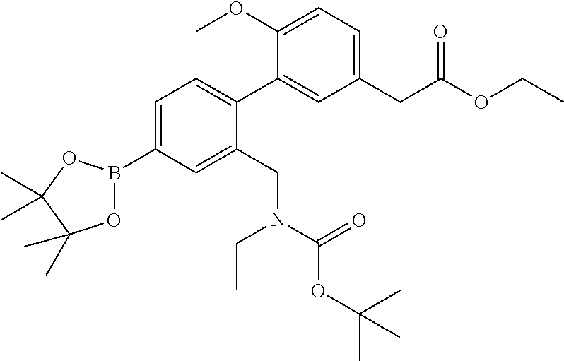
C1=C(B2OC(C)(C)C(C)(C)O2)C=C(CN(CC)C(OC(C)(C)C)=O)C(C2=CC(CC(OCC)=O)=CC=C2OC)=C1
